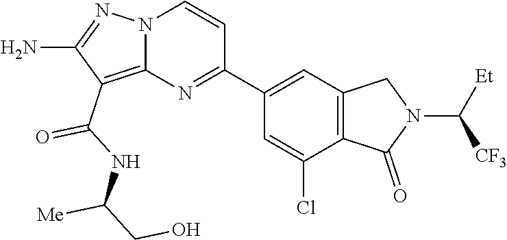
C1(C(=O)NC(CO)[Me])=C2N(N=C1N)C=CC(C1=CC3=C(C(=O)N(C([CF3])[Et])C3)C(Cl)=C1)=N2
